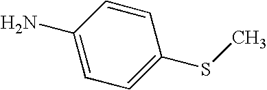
C1=C(N)C=CC(SC)=C1
